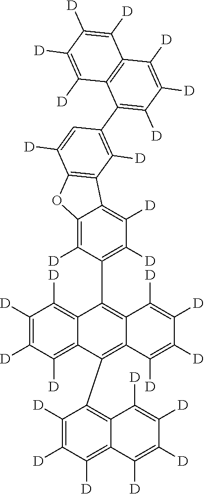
C1([D])=C([D])C([D])=C2C(=C1C1=C3C(=C(C4=C([D])C([D])=C5C(=C4[D])OC4=C5C([D])=C(C5=C([D])C([D])=C([D])C6=C5C([D])=C([D])C([D])=C6[D])C=C4[D])C4=C([D])C([D])=C([D])C([D])=C14)C([D])=C([D])C([D])=C3[D])C([D])=C([D])C([D])=C2[D]
